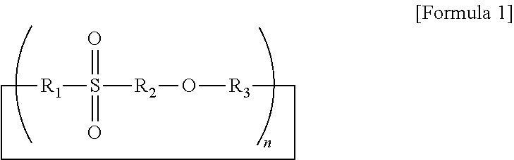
C1[R1]S(=O)(=O)[R2]O[R3]CCC1
